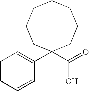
C1=CC=CC(C2(C(O)=O)CCCCCCC2)=C1
